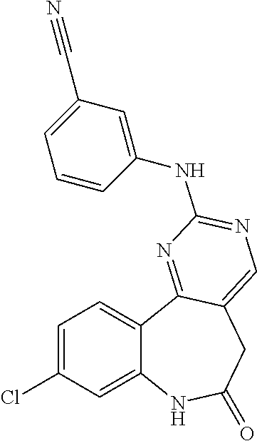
C1=C(Cl)C=C2C(=C1)C1=NC(NC3=CC(C#N)=CC=C3)=NC=C1CC(=O)N2
